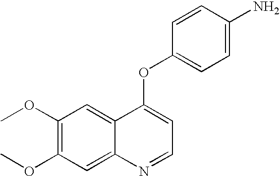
C1=CC(OC2=CC=NC3=CC(OC)=C(OC)C=C23)=CC=C1N
